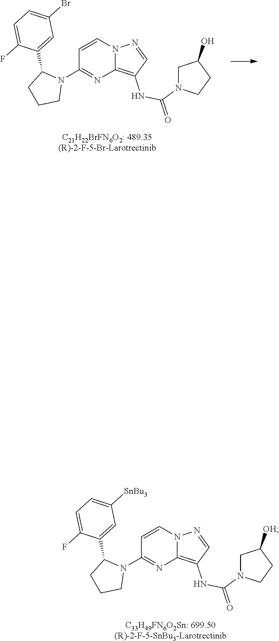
C1=CN2C(=C(NC(=O)N3CC(O)CC3)C=N2)N=C1N1C(C2=CC(Br)=CC=C2F)CCC1.[C21H22BrFN6O2: 489.35(R)-2-F-5-Br-Larotrectinib].C1=CN2C(=C(NC(=O)N3CC([OH])CC3)C=N2)N=C1N1C(C2=CC([SnBu3])=CC=C2F)CCC1.[C33H49FN6O2Sn: 699.50(R)-2-F-5-SnBu3-Larotrectinib]
